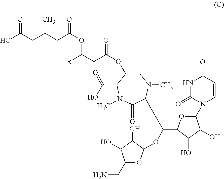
OC(CC(CC(OC(CC(OC1CN(C)C(C(OC2OC(CN)C(O)C2O)C2OC(N3C=CC(=O)NC3=O)C(O)C2O)C(=O)N(C)C1C(O)=O)=O)[R])=O)C)=O
